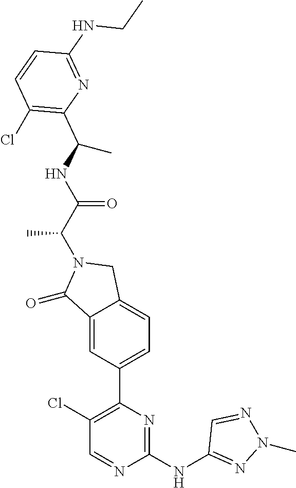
C1(=O)C2=CC(C3=C(Cl)C=NC(NC4=NN(C)N=C4)=N3)=CC=C2CN1C(C(=O)NC(C1=C(Cl)C=CC(NCC)=N1)C)C
